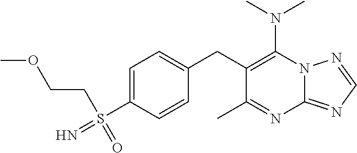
N(C1=C(CC2=CC=C(S(CCOC)(=N)=O)C=C2)C(C)=NC2=NC=NN12)(C)C
